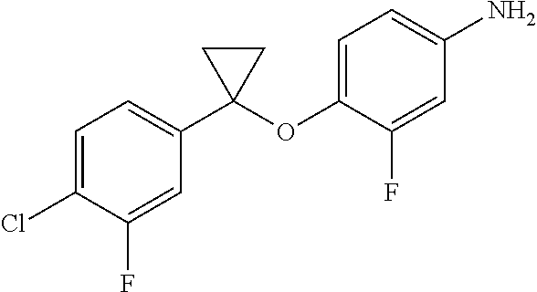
C1=C(Cl)C(F)=CC(C2(OC3=CC=C(N)C=C3F)CC2)=C1
